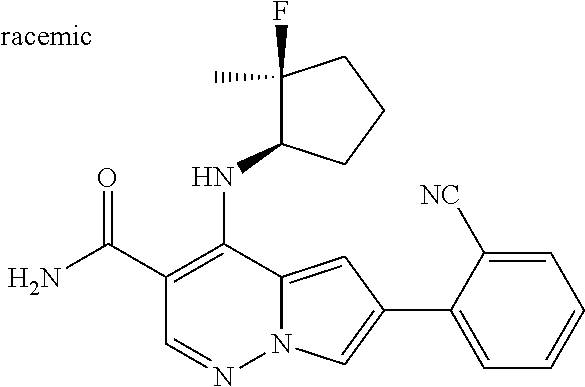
O=C(C1=C(NC2C(F)(C)CCC2)C2=CC(C3=CC=CC=C3[NC])=CN2N=C1)N
